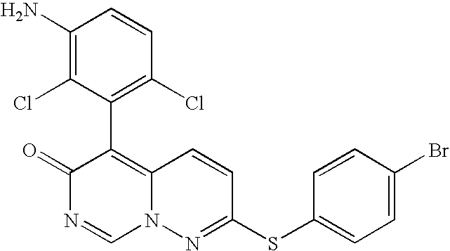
O=C1N=CN2C(=C1C1=C(Cl)C=CC(N)=C1Cl)C=CC(SC1=CC=C(Br)C=C1)=N2
